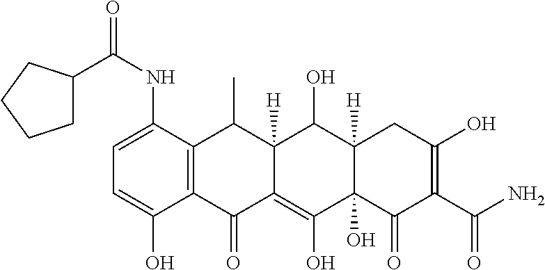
C1=C(NC(=O)C2CCCC2)C2=C(C(O)=C1)C(=O)C1=C(O)C3(O)C([H])(C(O)C1([H])C2C)CC(O)=C(C(N)=O)C3=O
